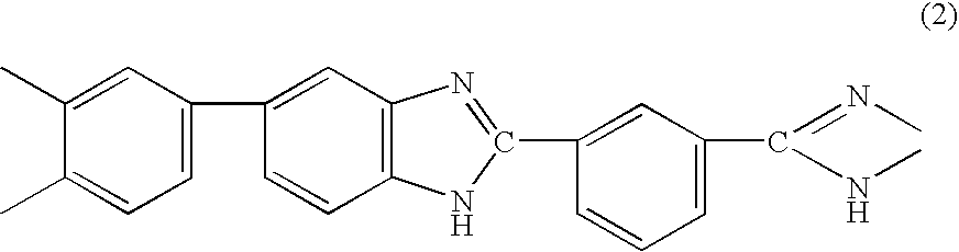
C1=C(C2=CC3=C(C=C2)NC(C2=CC(C(=NC)NC)=CC=C2)=N3)C=C(C)C(C)=C1
